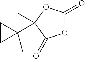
O1C(=O)OC(C)(C2(C)CC2)C1=O
